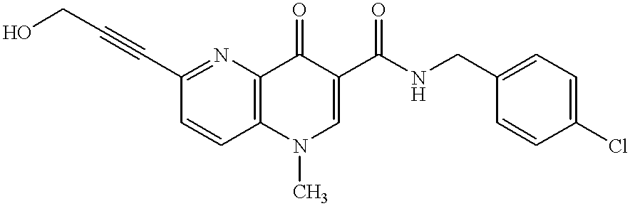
OCC#CC1=NC2=C(C=C1)N(C)C=C(C(NCC1=CC=C(Cl)C=C1)=O)C2=O
